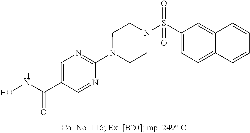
N1(C2=NC=C(C(NO)=O)C=N2)CCN(S(C2=CC=C3C(=C2)C=CC=C3)(=O)=O)CC1
